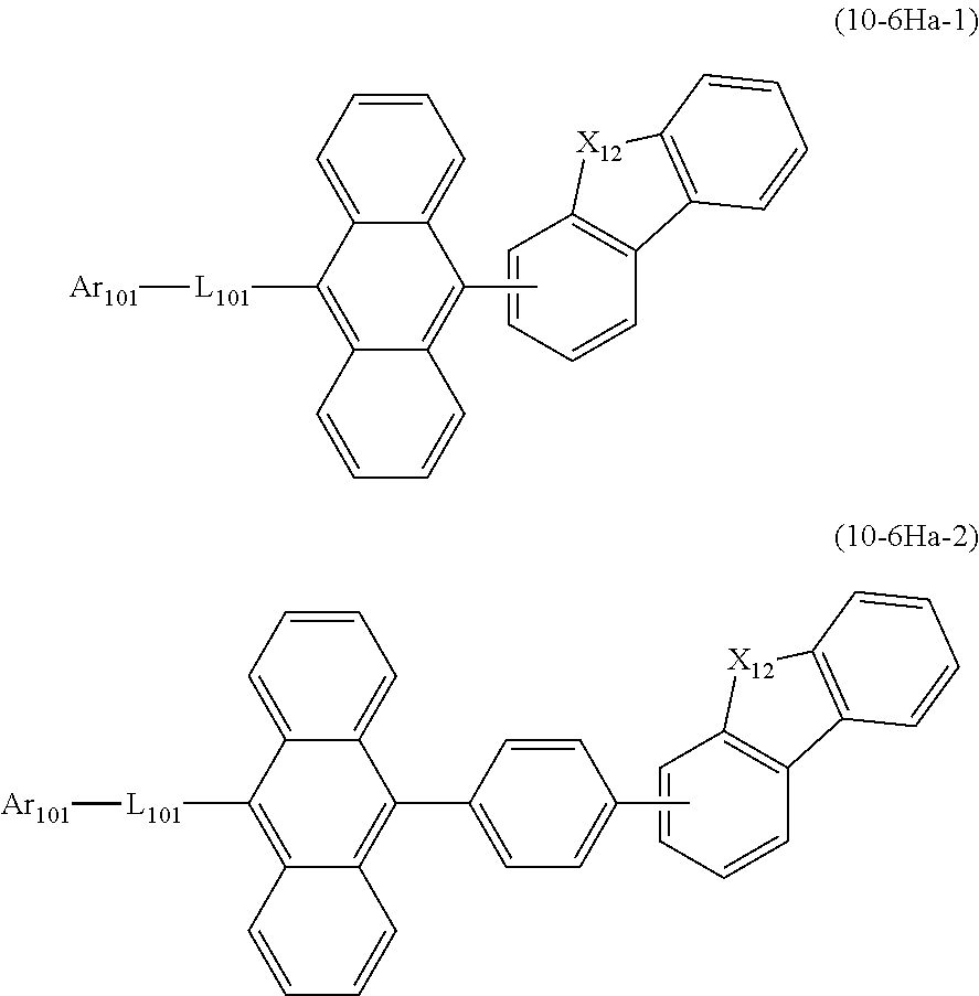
C1=CC=CC2=C1[X12]C1=C2C=CC=C1.C1=CC=C2C(=C1)C(C)=C1C(=C2[L101][Ar101])C=CC=C1.C1=CC=CC2=C1[X12]C1=C2C=CC=C1.C1=CC=C2C(=C1)C(C1=CC=C(C)C=C1)=C1C(=C2[L101][Ar101])C=CC=C1
